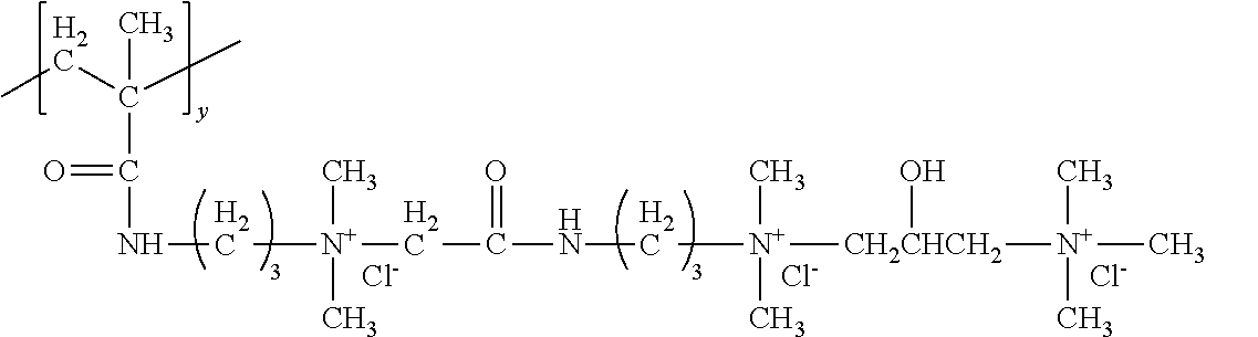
CCC(C)(C(=O)NC[N+](C)(C)CC(=O)NC[N+](C)(C)[CH2CHCH2](O)[N+](C)(C)C)C.[Cl-].[Cl-].[Cl-]
